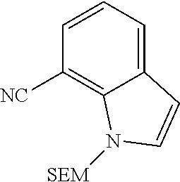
C1=CC=C2C(=C1[NC])N([SEM])C=C2
